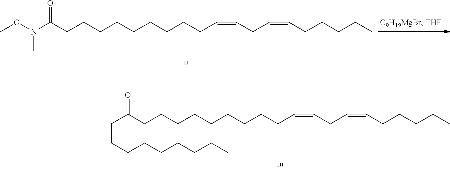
C(CCCCCCCCCC=CCC=CCCCCC)(=O)N(OC)C.C(CCCCCCCCCC=CCC=CCCCCC)(=O)CCCCCCCCC
